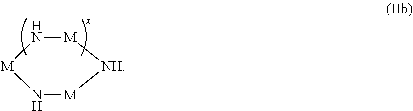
[M]1N[M]N[M][NH]1
